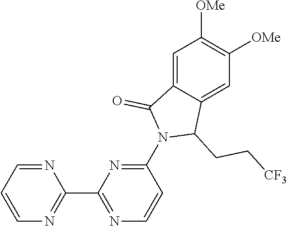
C1(N2C(CC[CF3])C3=CC([OMe])=C([OMe])C=C3C2=O)=NC(C2=NC=CC=N2)=NC=C1
